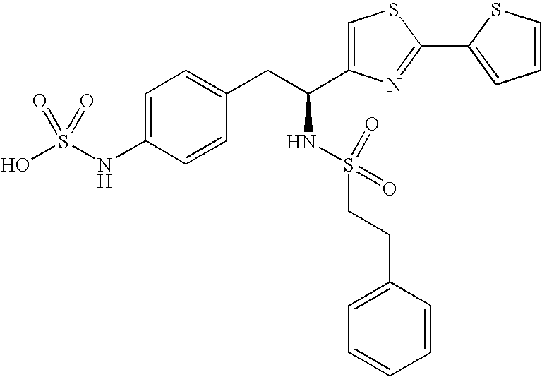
C1=C(NS(O)(=O)=O)C=CC(CC(NS(CCC2=CC=CC=C2)(=O)=O)C2=CSC(C3=CC=CS3)=N2)=C1
